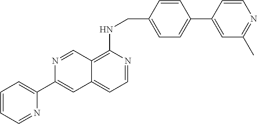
C1=C(C2=CC3=CC=NC(NCC4=CC=C(C5=CC(C)=NC=C5)C=C4)=C3C=N2)N=CC=C1
